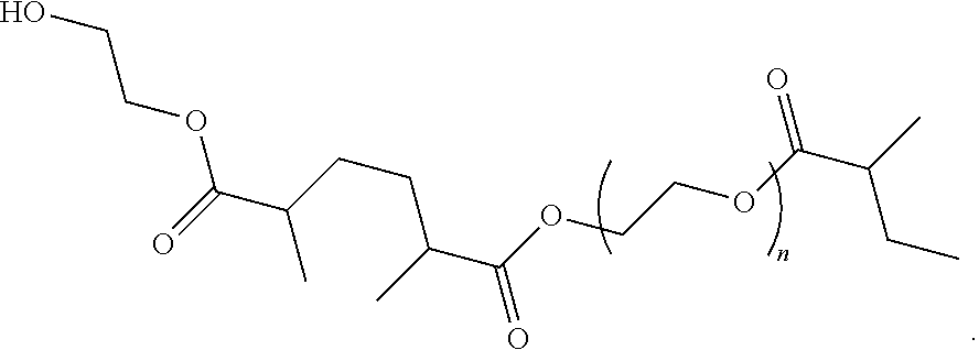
OCCOC(C(C)CCC(C)C(=O)OCCOC(C(C)CC)=O)=O
